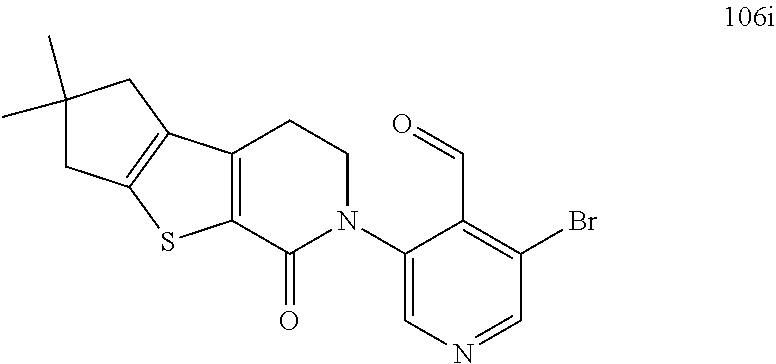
C12=C(C(=O)N(C3=CN=CC(Br)=C3C=O)CC1)SC1=C2CC(C)(C)C1
